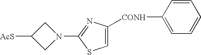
C1([AcS])CN(C2=NC([CONH]C3=CC=CC=C3)=CS2)C1
